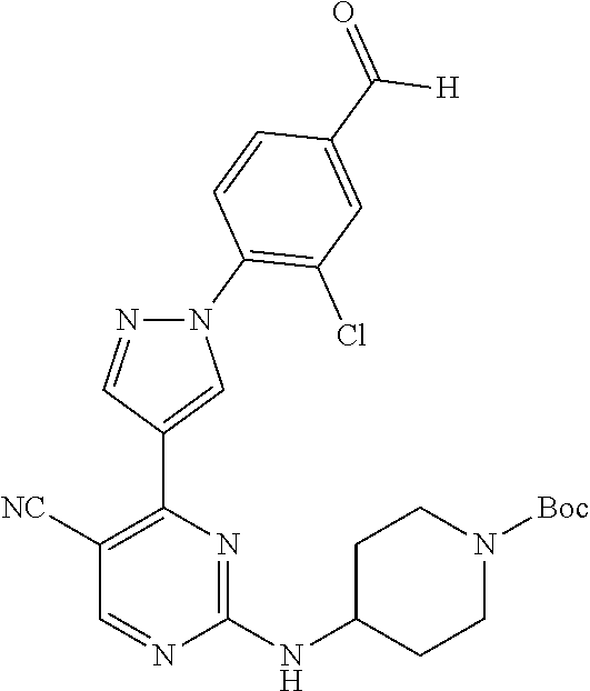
N(C1=NC(C2=CN(C3=C(Cl)C=C(C(=O)[H])C=C3)N=C2)=C([NC])C=N1)C1CCN([Boc])CC1
